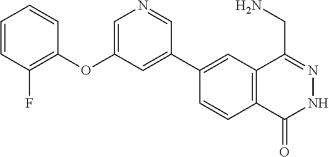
C1(C2=CC(OC3=C(F)C=CC=C3)=CN=C2)=CC2=C(C=C1)C(=O)NN=C2CN
